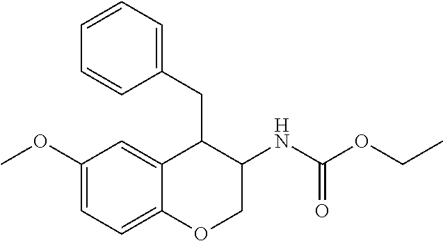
C1(OC)=CC=C2C(=C1)C(CC1=CC=CC=C1)C(NC(OCC)=O)CO2
